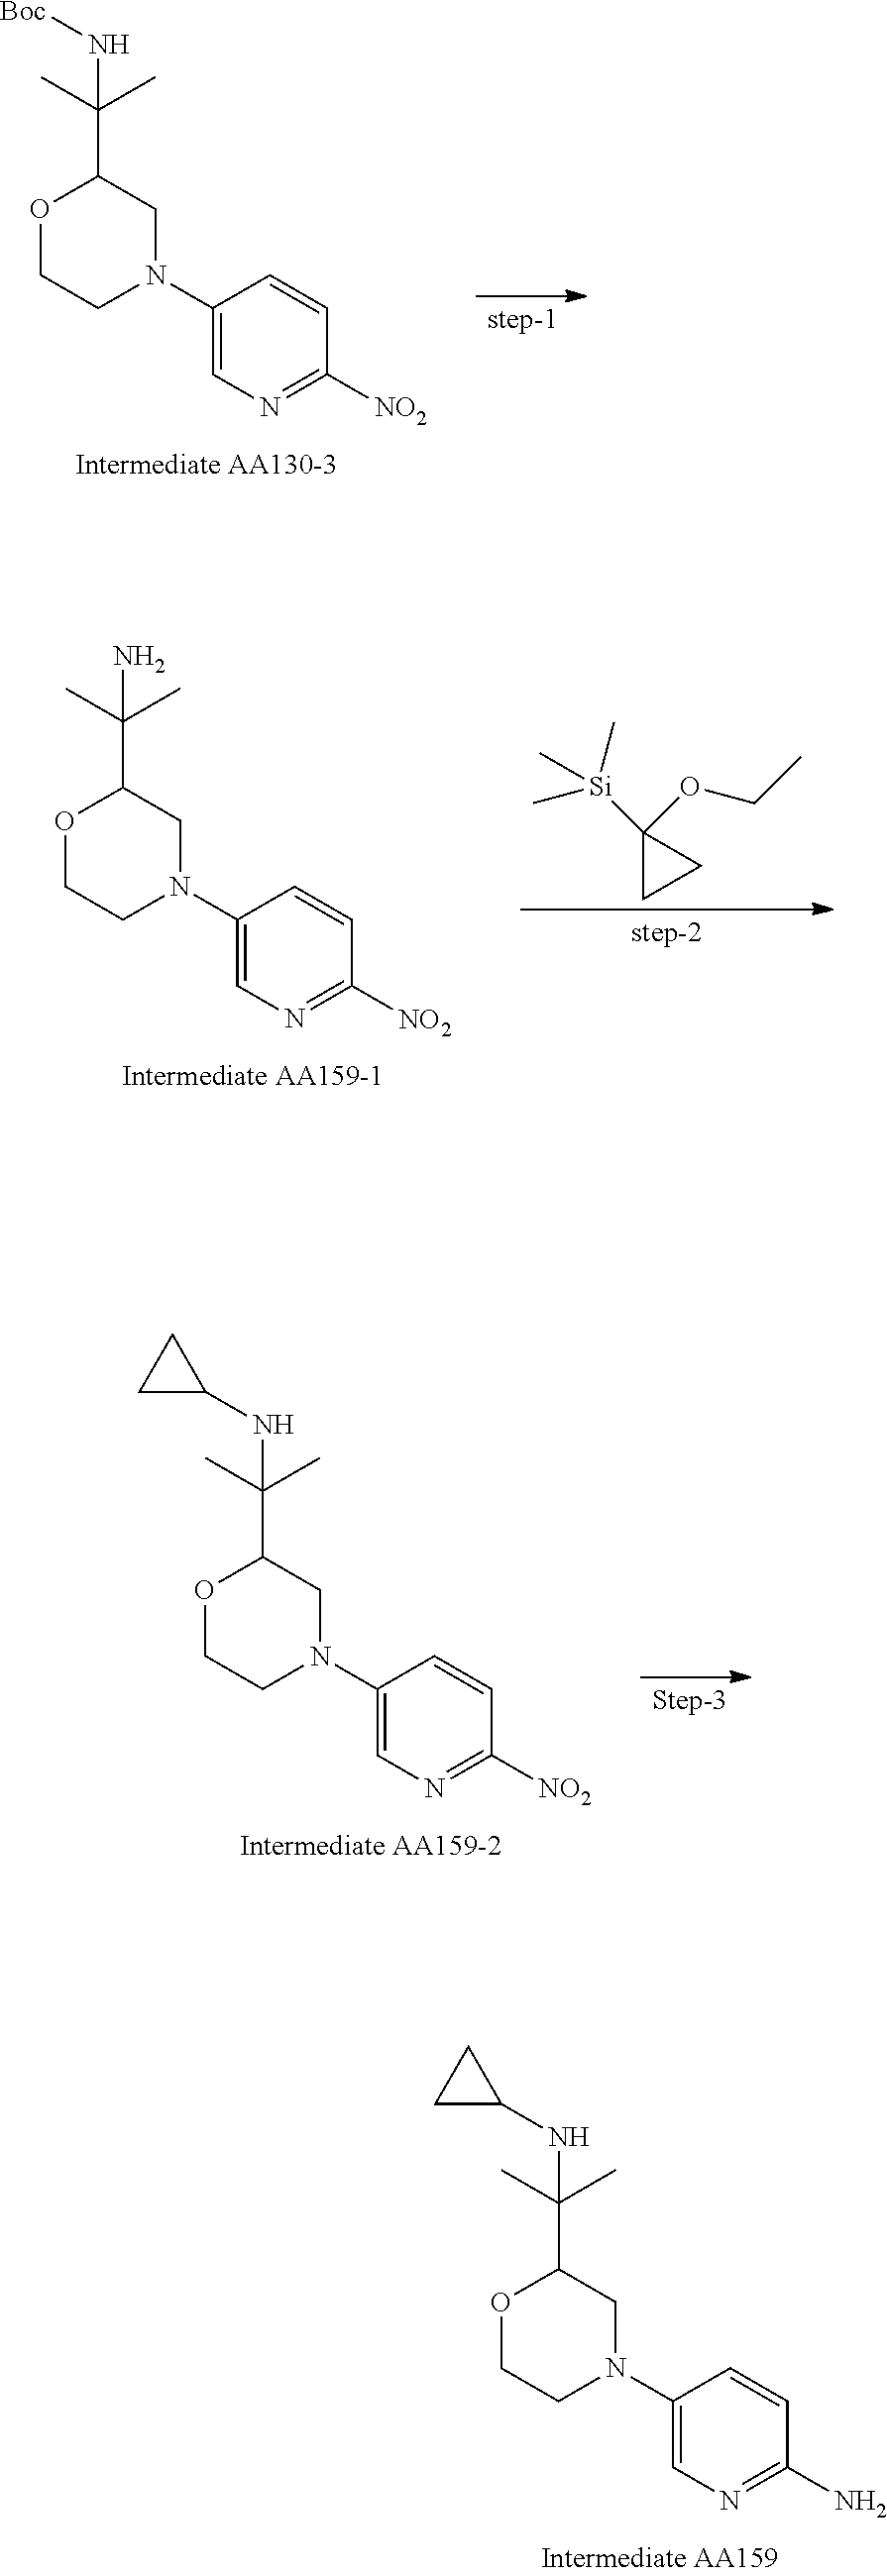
C1=C(N2CCOC(C(C)(C)N[Boc])C2)C=CC([NO2])=N1.C1=C(N2CCOC(C(C)(C)N)C2)C=CC([NO2])=N1.C1([Si](C)(C)C)(OCC)CC1.C1=C(N2CCOC(C(C)(C)NC3CC3)C2)C=CC([NO2])=N1.C1=C(N2CCOC(C(C)(C)NC3CC3)C2)C=CC(N)=N1
